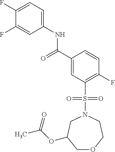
C1(F)=CC=C(NC(C2=CC(S(=O)(=O)N3CC(OC(C)=O)COCC3)=C(F)C=C2)=O)C=C1F
